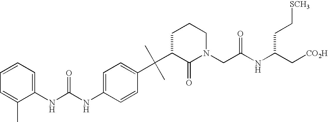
C1(C(C2=CC=C(NC(NC3=CC=CC=C3C)=O)C=C2)(C)C)C(=O)N(CC(NC(C[CO2H])CC[SCH3])=O)CCC1
